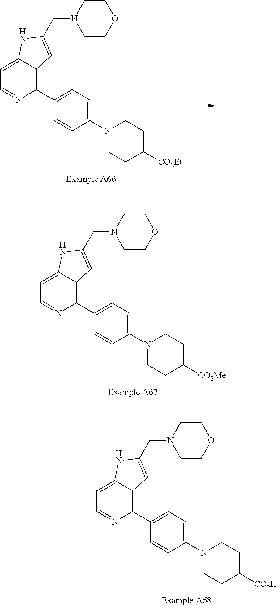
C1(C2=CC=C(N3CCC([CO2Et])CC3)C=C2)=C2C(=CC=N1)NC(CN1CCOCC1)=C2.C1(C2=CC=C(N3CCC([CO2Me])CC3)C=C2)=C2C(=CC=N1)NC(CN1CCOCC1)=C2.C1(C2=CC=C(N3CCC([CO2H])CC3)C=C2)=C2C(=CC=N1)NC(CN1CCOCC1)=C2
